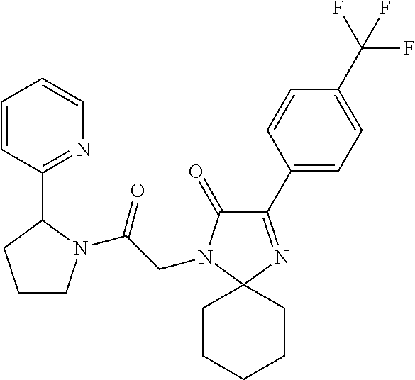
C1(C2=CC=C(C(F)(F)F)C=C2)=NC2(N(CC(=O)N3CCCC3C3=NC=CC=C3)C1=O)CCCCC2
